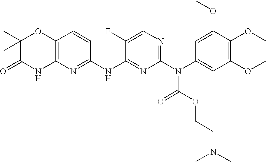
C1(C)(C)C(=O)NC2=C(O1)C=CC(NC1=NC(N(C3=CC(OC)=C(OC)C(OC)=C3)C(OCCN(C)C)=O)=NC=C1F)=N2
